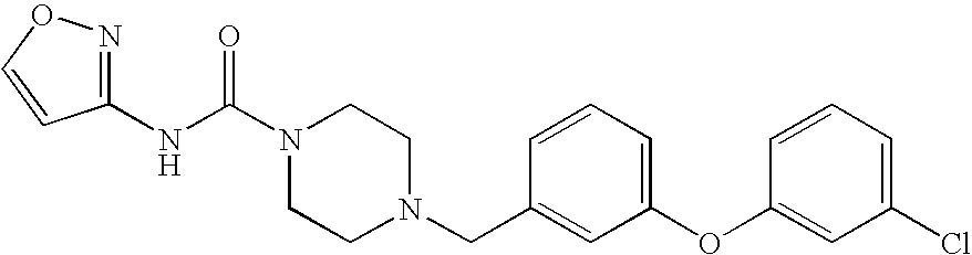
N(C(N1CCN(CC2=CC(OC3=CC(Cl)=CC=C3)=CC=C2)CC1)=O)C1=NOC=C1
